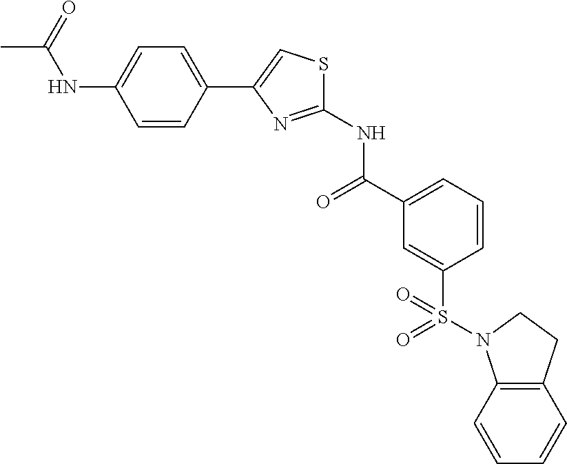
C1=CC(C2=CSC(NC(=O)C3=CC=CC(S(=O)(=O)N4C5=C(C=CC=C5)CC4)=C3)=N2)=CC=C1NC(=O)C
